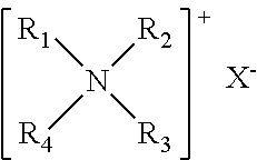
[R1]N([R3])([R4])[R2].[X-]
